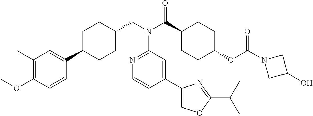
C1(C)=C(OC)C=CC(C2CCC(CN(C(C3CCC(OC(N4CC(O)C4)=O)CC3)=O)C3=NC=CC(C4=COC(C(C)C)=N4)=C3)CC2)=C1
